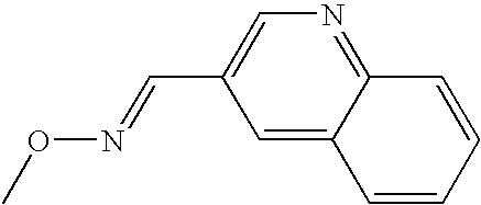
CON=CC1=CN=C2C(=C1)C=CC=C2
